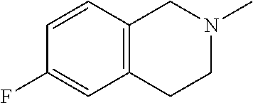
C1=CC2=C(C=C1F)CCN(C)C2
